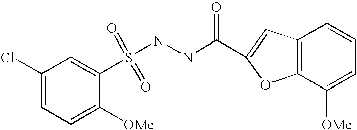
C1(Cl)=CC=C([OMe])C(S(NNC(=O)C2=CC3=C(C([OMe])=CC=C3)O2)(=O)=O)=C1
